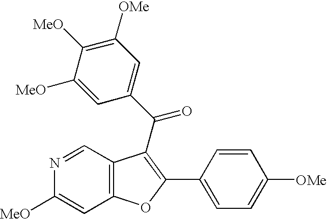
N1=CC2=C(C=C1[MeO])OC(C1=CC=C([OMe])C=C1)=C2C(=O)C1=CC([OMe])=C([MeO])C([MeO])=C1
